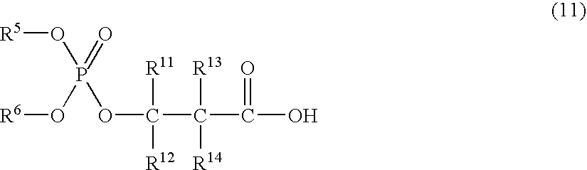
O(C(C(C(O)=O)([R13])[R14])([R11])[R12])P(=O)(O[R5])O[R6]
